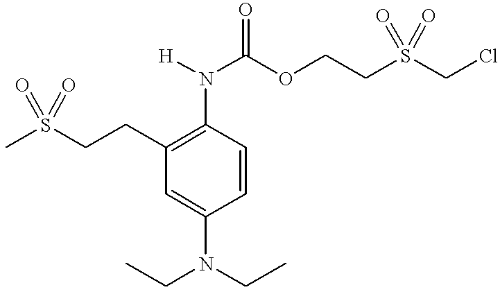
C1(N([H])C(OCCS(CCl)(=O)=O)=O)=C(CCS(C)(=O)=O)C=C(N(CC)CC)C=C1
